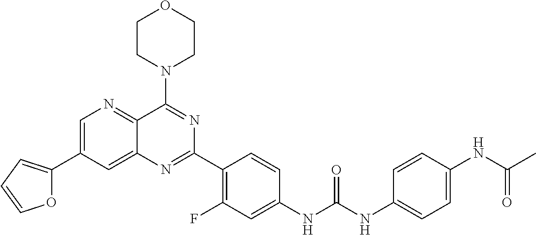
C1=C(C2=CC=CO2)C=C2C(=N1)C(N1CCOCC1)=NC(C1=C(F)C=C(NC(NC3=CC=C(NC(C)=O)C=C3)=O)C=C1)=N2
